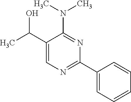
N(C1=NC(C2=CC=CC=C2)=NC=C1C(C)O)(C)C
